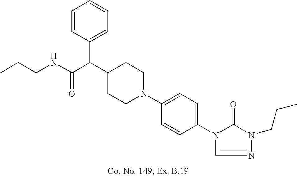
C1(C(C(NCCC)=O)C2=CC=CC=C2)CCN(C2=CC=C(N3C(=O)N(CCC)N=C3)C=C2)CC1
